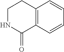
C12=C(C=CC=C1)C(=O)NCC2
